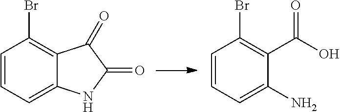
C1=CC=C2C(=C1Br)C(=O)C(=O)N2.C1=CC=C(N)C(C(O)=O)=C1Br
